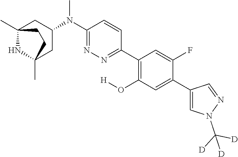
C12(C)NC(C)(CC(N(C3=NN=C(C4=C(O[H])C=C(C5=CN(C([D])([D])[D])N=C5)C(F)=C4)C=C3)C)C1)CC2
